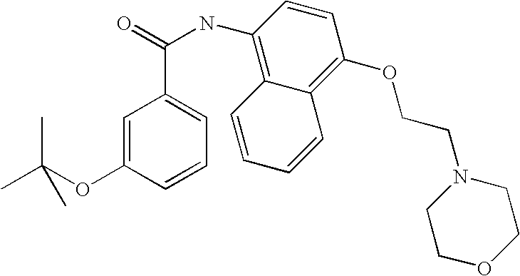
C1=C(OC(C)(C)C)C=CC=C1C(=O)NC1=C2C(=C(OCCN3CCOCC3)C=C1)C=CC=C2
